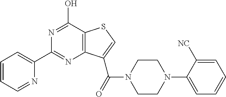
N1=C(O)C2=C(N=C1C1=CC=CC=N1)C(C(N1CCN(C3=CC=CC=C3[NC])CC1)=O)=CS2
